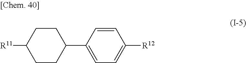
C1CC(C2=CC=C([R12])C=C2)CCC1[R11]
